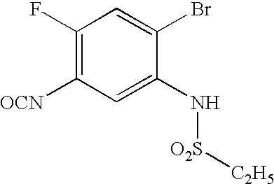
C1(F)=C([OCN])C=C(N[O2S][C2H5])C(Br)=C1
